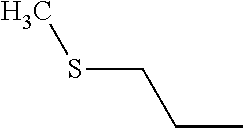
C(C)CSC
